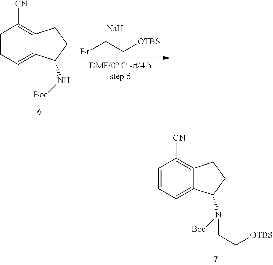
C12=C([CN])C=CC=C1C(N[Boc])CC2.BrCC[OTBS].[Na].C12=C([CN])C=CC=C1C(N([Boc])CC[OTBS])CC2
